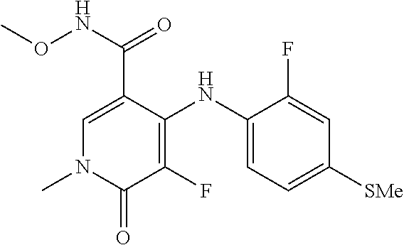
C1=C(C(NOC)=O)C(NC2=CC=C([SMe])C=C2F)=C(F)C(=O)N1C
